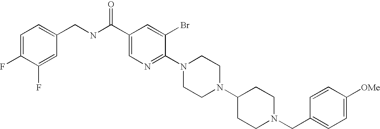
C1([OMe])=CC=C(CN2CCC(N3CCN(C4=NC=C(C(NCC5=CC=C(F)C(F)=C5)=O)C=C4Br)CC3)CC2)C=C1
